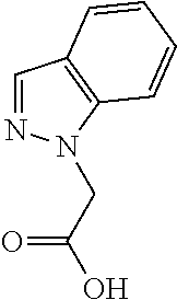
C(C(O)=O)N1N=CC2=C1C=CC=C2
